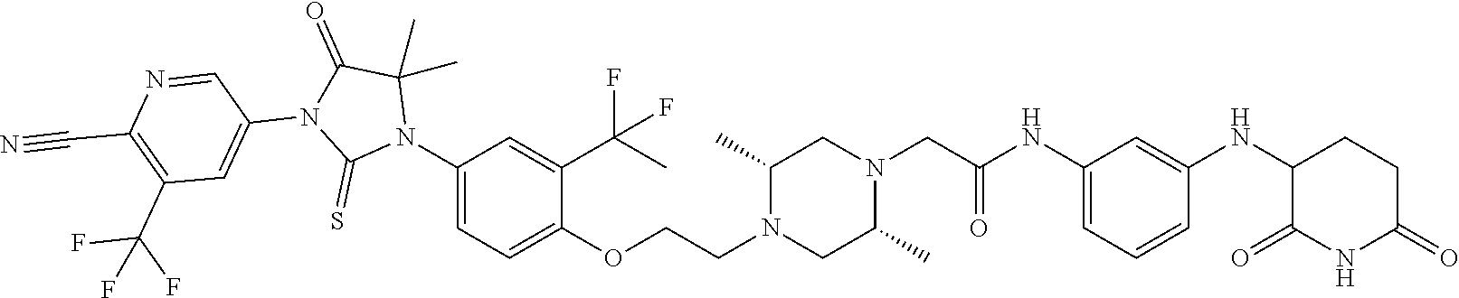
C1=C(NC(CN2CC(C)N(CCOC3=CC=C(N4C(C)(C)C(=O)N(C5=CC(C(F)(F)F)=C(C#N)N=C5)C4=S)C=C3C(C)(F)F)CC2C)=O)C=C(NC2C(=O)NC(=O)CC2)C=C1
